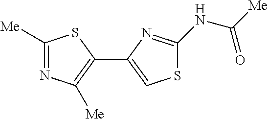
C1([Me])=NC([Me])=C(C2=CSC(NC([Me])=O)=N2)S1
